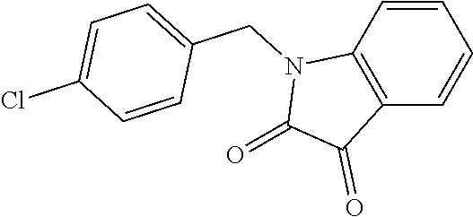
C1=CC2=C(C=C1)C(=O)C(=O)N2CC1=CC=C(Cl)C=C1
